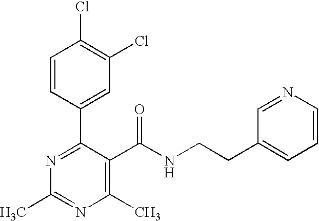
C1=CC(C2=NC(C)=NC(C)=C2C(NCCC2=CC=CN=C2)=O)=CC(Cl)=C1Cl
